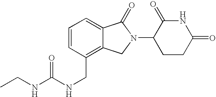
C(C1=C2C(=CC=C1)C(=O)N(C1CCC(=O)NC1=O)C2)NC(NCC)=O
